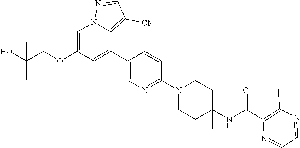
C1=C(OCC(O)(C)C)C=C(C2=CN=C(N3CCC(NC(C4=C(C)N=CC=N4)=O)(C)CC3)C=C2)C2=C([CN])C=NN12
